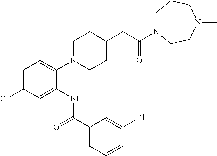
C1=C(Cl)C=C(NC(C2=CC=CC(Cl)=C2)=O)C(N2CCC(CC(=O)N3CCCN(C)CC3)CC2)=C1
